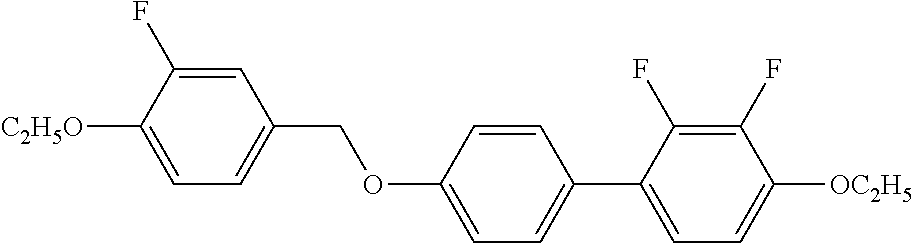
C1=C(F)C([C2H5O])=CC=C1COC1=CC=C(C2=CC=C([OC2H5])C(F)=C2F)C=C1
